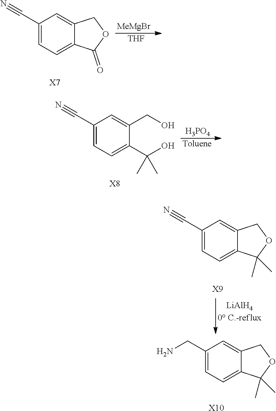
[MeMgBr].[THF].C1(C#N)=CC=C2C(=C1)COC2=O.[X7].[H3PO4].[Toluene].C1(C#N)=CC=C(C(O)(C)C)C(CO)=C1.[X8].C1(C#N)=CC=C2C(=C1)COC2(C)C.[X9].C1(CN)=CC=C2C(=C1)COC2(C)C.[X10]
